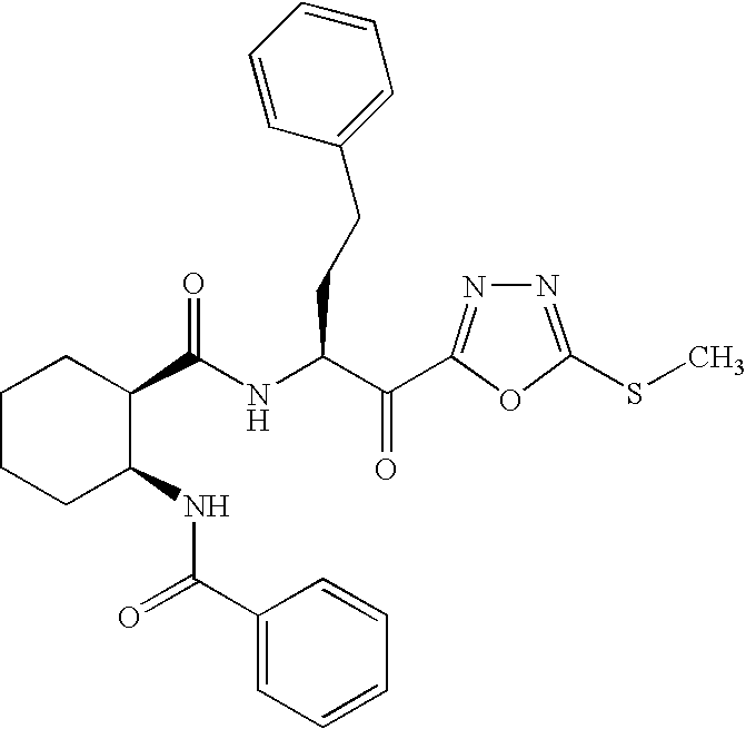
C1C(C(NC(C(=O)C2=NN=C(SC)O2)CCC2=CC=CC=C2)=O)C(NC(=O)C2=CC=CC=C2)CCC1
